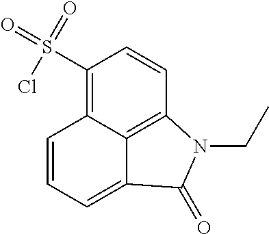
C1(S(=O)(=O)Cl)=C2C3=C(C=C1)N(CC)C(=O)C3=CC=C2
